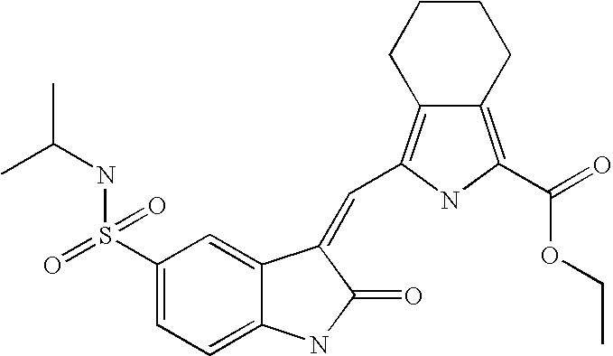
C1(S(=O)(NC(C)C)=O)=CC=C2C(=C1)C(=CC1=C3CCCCC3=C(C(=O)OCC)N1)C(=O)N2
